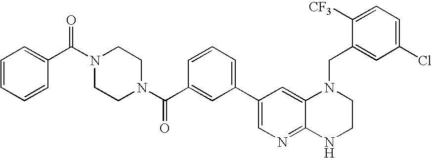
C1(C2=CC=CC(C(N3CCN(C(C4=CC=CC=C4)=O)CC3)=O)=C2)=CN=C2C(=C1)N(CC1=CC(Cl)=CC=C1[CF3])CCN2
